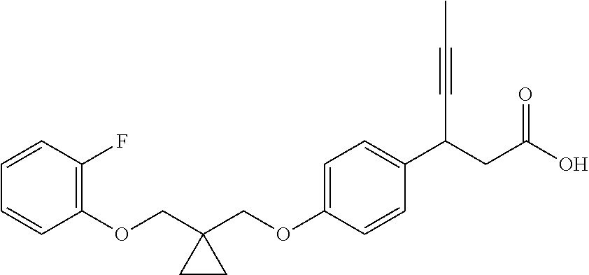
C1(OCC2(COC3=CC=C(C(CC(O)=O)C#CC)C=C3)CC2)=C(F)C=CC=C1
